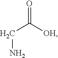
O=C([OH])CN
